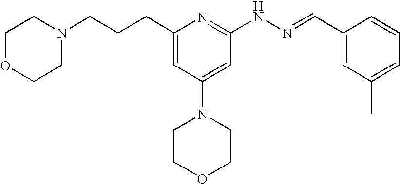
N1(CCCC2=CC(N3CCOCC3)=CC(NN=CC3=CC(C)=CC=C3)=N2)CCOCC1
